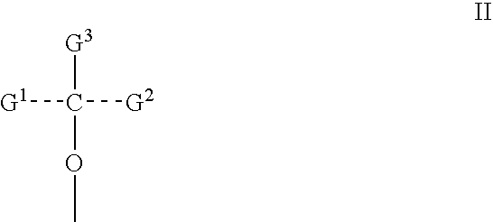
[G3]C(OC)([G2])[G1]
